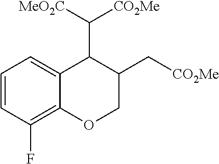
C1=CC(F)=C2C(=C1)C(C([MeO2C])[CO2Me])C(C[CO2Me])CO2
